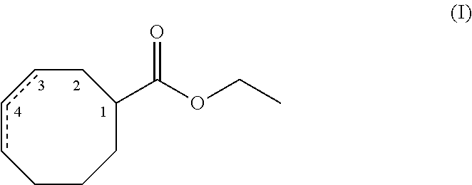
c1cCCCC(C(OCC)=O)Cc1
